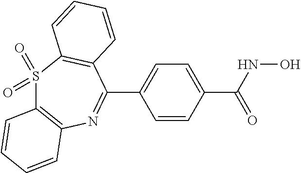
S1(=O)(=O)C2=C(N=C(C3=CC=C(C(=O)NO)C=C3)C3=C1C=CC=C3)C=CC=C2
